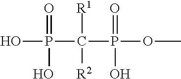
OP(C(P(OC)(=O)O)([R1])[R2])(=O)O
